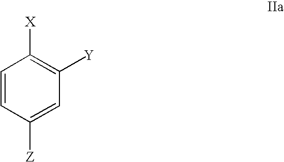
C1=CC([Z])=CC([Y])=C1[X]
